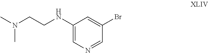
C1(NCCN(C)C)=CN=CC(Br)=C1
